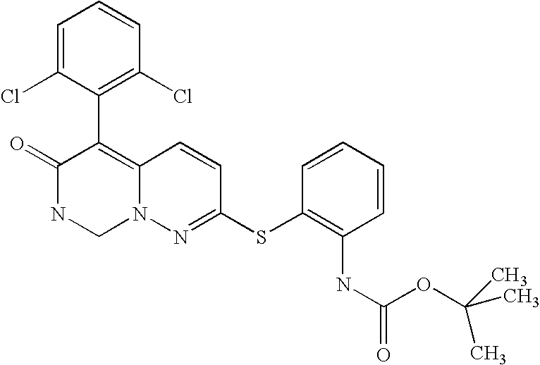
O=C1NCN2C(=C1C1=C(Cl)C=CC=C1Cl)C=CC(SC1=C(NC(OC(C)(C)C)=O)C=CC=C1)=N2
